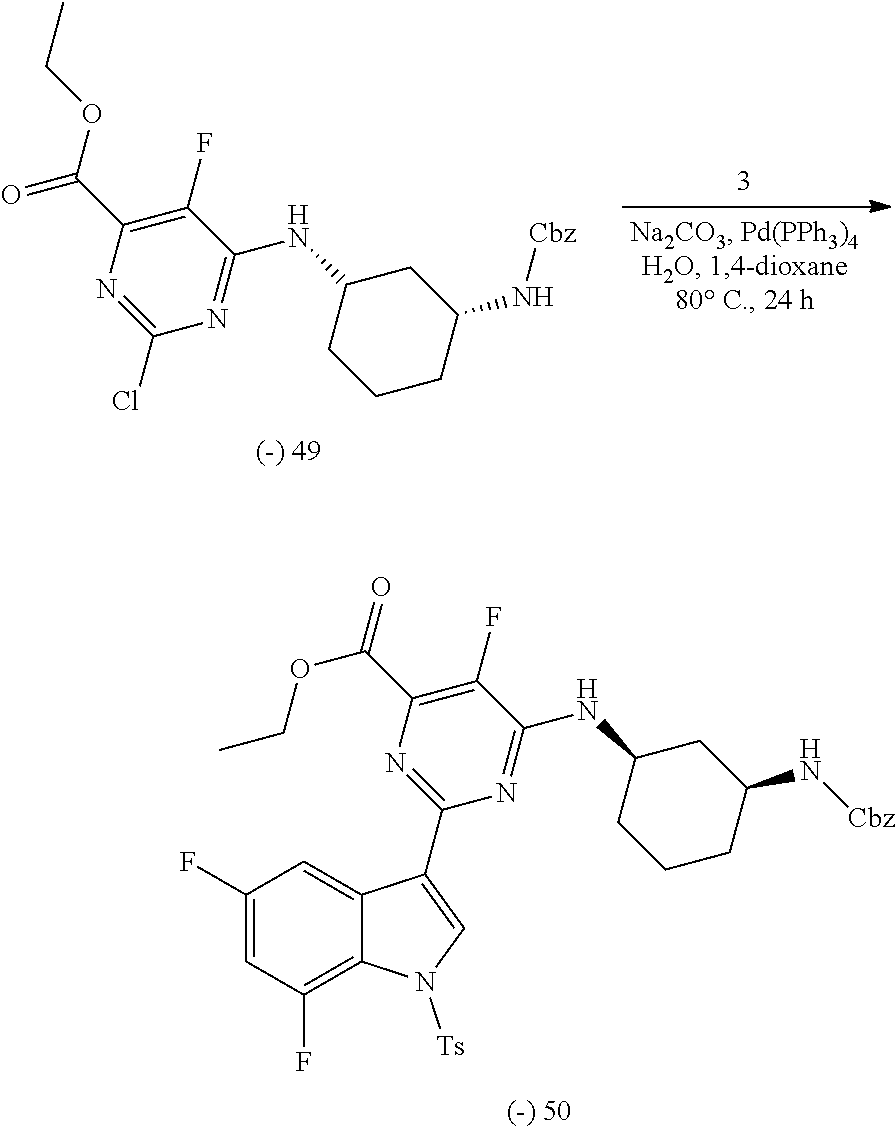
C1(F)=C(C(=O)OCC)N=C(Cl)N=C1NC1CCCC(N[Cbz])C1.C1(F)=C(C(OCC)=O)N=C(C2=CN([Ts])C3=C(F)C=C(F)C=C32)N=C1NC1CCCC(N[Cbz])C1
